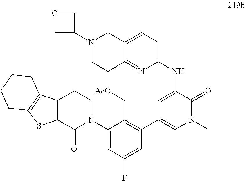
C1(C2=CN(C)C(=O)C(NC3=CC=C4C(=N3)CCN(C3COC3)C4)=C2)=C(C[AcO])C(N2CCC3=C(C2=O)SC2=C3CCCC2)=CC(F)=C1
